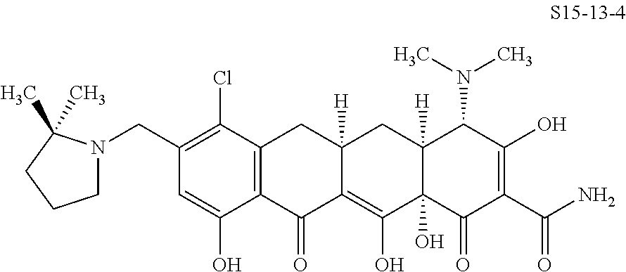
C(C1=C(Cl)C2=C(C(O)=C1)C(=O)C1=C(O)C3(O)C([H])(CC1([H])C2)C(N(C)C)C(O)=C(C(N)=O)C3=O)N1CCCC1(C)C
